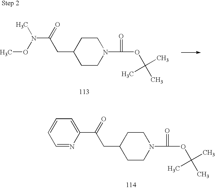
C1CN(C(=O)OC(C)(C)C)CCC1CC(N(OC)C)=O.C1CN(C(=O)OC(C)(C)C)CCC1CC(C1=CC=CC=N1)=O
